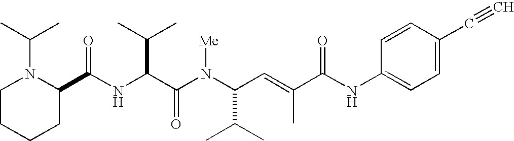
N(C(C(N(C(C(C)C)C=C(C)C(NC1=CC=C(C#C)C=C1)=O)[Me])=O)C(C)C)C(C1N(C(C)C)CCCC1)=O
